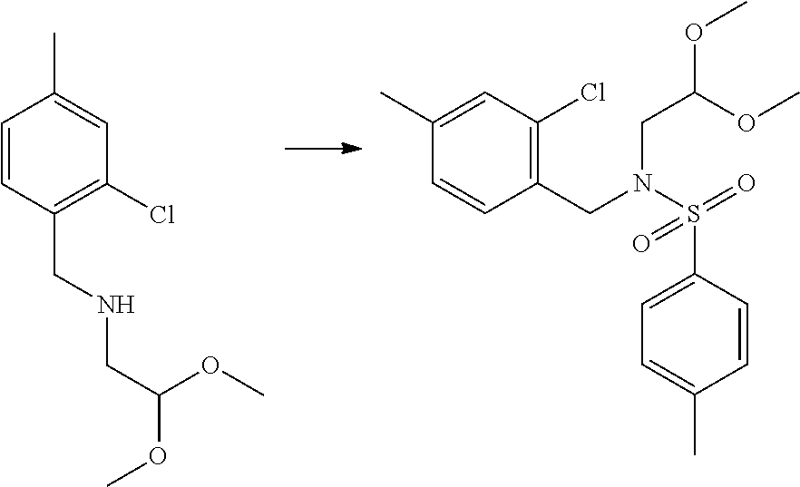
C1=CC(CNCC(OC)OC)=C(Cl)C=C1C.C1(CN(S(=O)(C2=CC=C(C)C=C2)=O)CC(OC)OC)=C(Cl)C=C(C)C=C1
